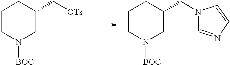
C1CN([BOC])CC(C[OTs])C1.C1CN([BOC])CC(CN2C=NC=C2)C1
